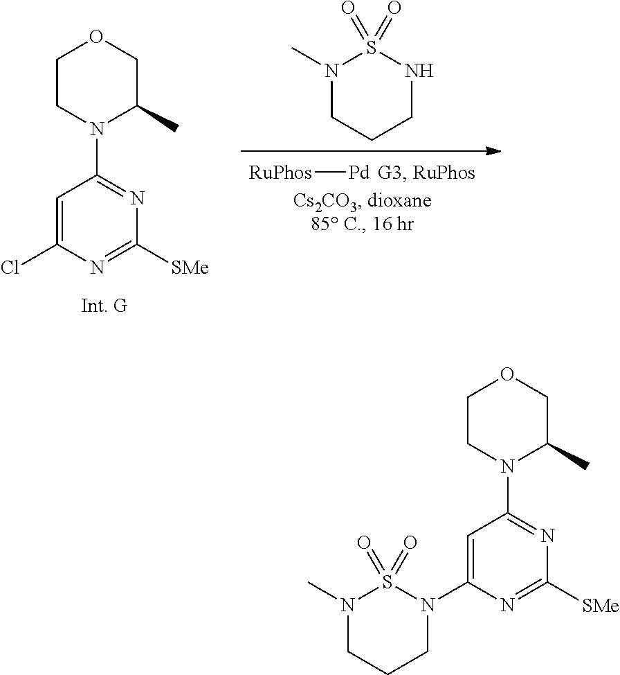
C1(N2S(=O)(=O)N(C)CCC2)=CC(N2C(C)COCC2)=NC([SMe])=N1.C1(Cl)=CC(N2C(C)COCC2)=NC([SMe])=N1.[RuPhos][Pd].N1S(=O)(=O)N(C)CCC1
